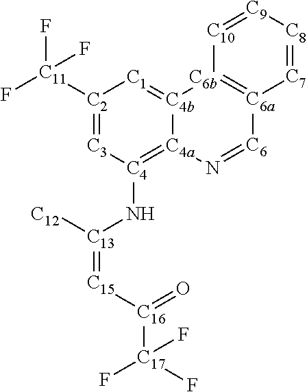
[C7]1=[C8][C9]=[C10][C6b]2=[C6a]1[C6]=N[C4a]1=[C4](N[C13](=[C15][C16](=O)[C17](F)(F)F)[C12])[C3]=[C2]([C11](F)(F)F)[C1]=[C4b]21
